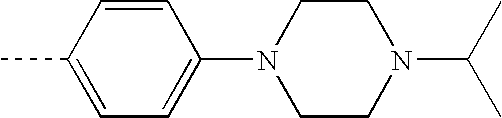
CC1=CC=C(N2CCN(C(C)C)CC2)C=C1
